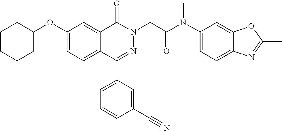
C12=CC(OC3CCCCC3)=CC=C1C(C1=CC=CC(C#N)=C1)=NN(CC(=O)N(C1=CC=C3C(=C1)OC(C)=N3)C)C2=O
